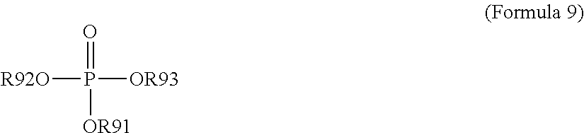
[OR93]P([R92O])([OR91])=O
